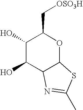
C1(O)C(O)C2C(OC1C[OSO3H])SC(C)=N2
